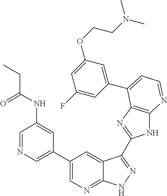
C1(C2=CN=CC(NC(CC)=O)=C2)=CN=C2C(=C1)C(C1=NC3=C(N1)N=CC=C3C1=CC(OCCN(C)C)=CC(F)=C1)=NN2
